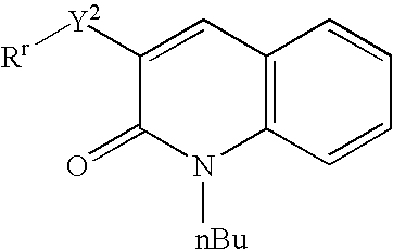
C12=C(C=CC=C1)N([nBu])C(=O)C([Y2][Rr])=C2
